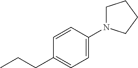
CCCC1=CC=C(N2CCCC2)C=C1
